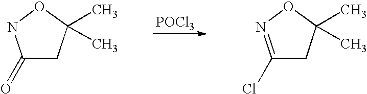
[POCl3].C1(=O)CC(C)(C)ON1.C1(Cl)=NOC(C)(C)C1
